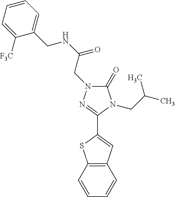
C1(=O)N(CC(NCC2=CC=CC=C2[F3C])=O)N=C(C2=CC3=C(S2)C=CC=C3)N1CC(C)C
